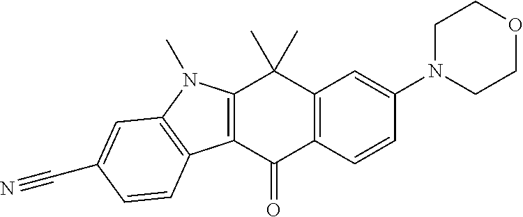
C12=C(C(=O)C3=C(C1(C)C)C=C(N1CCOCC1)C=C3)C1=C(N2C)C=C(C#N)C=C1
